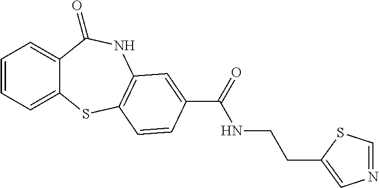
C1=CC=C2C(=C1)C(=O)NC1=C(S2)C=CC(C(=O)NCCC2=CN=CS2)=C1
